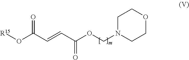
C1N(COC(C=CC(O[R15])=O)=O)CCOC1
